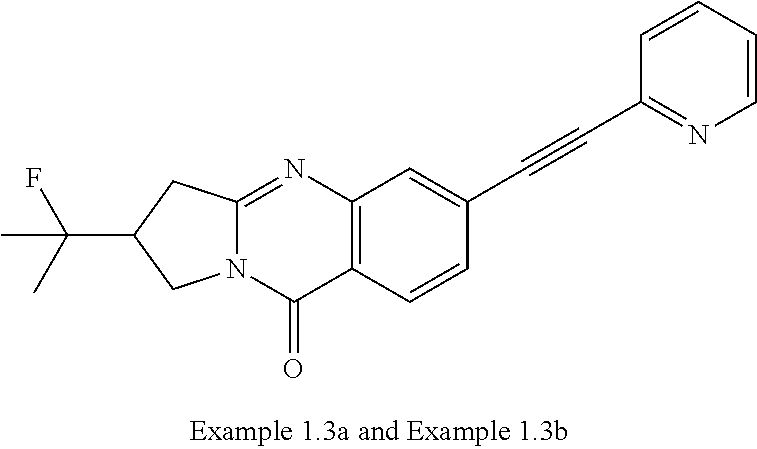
C12=NC3=C(C(=O)N1CC(C(C)(F)C)C2)C=CC(C#CC1=NC=CC=C1)=C3
